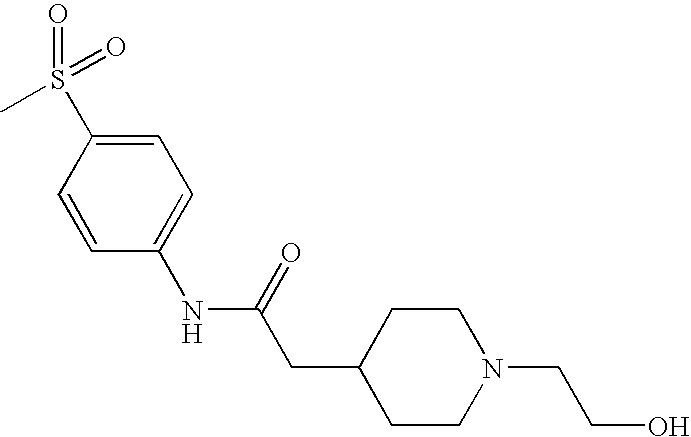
C1=C(S(=O)(=O)C)C=CC(NC(=O)CC2CCN(CCO)CC2)=C1
